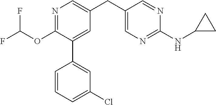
N1=C(OC(F)F)C(C2=CC(Cl)=CC=C2)=CC(CC2=CN=C(NC3CC3)N=C2)=C1
